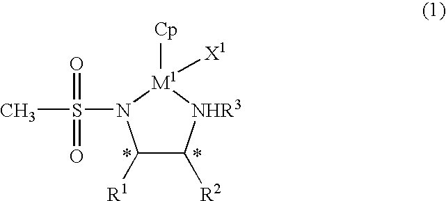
C1([R1])C([R2])[NHR3][M1]([Cp])([X1])N1S(C)(=O)=O
